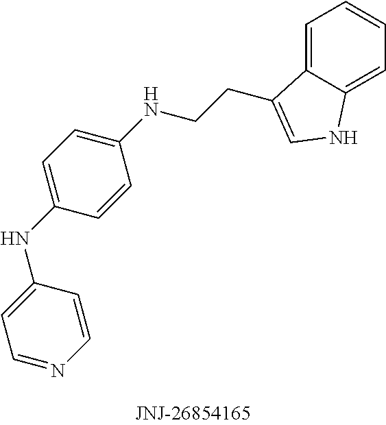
C1=NC=CC(NC2=CC=C(NCCC3=CNC4=CC=CC=C43)C=C2)=C1
